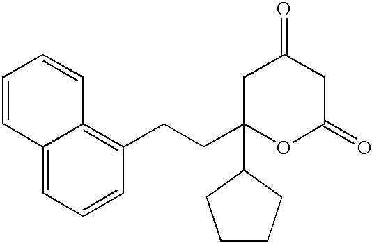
C1C(CCC2=C3C(=CC=C2)C=CC=C3)(C2CCCC2)OC(=O)CC1=O
